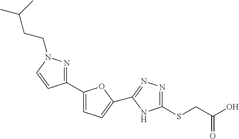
C1(C2=NN(CCC(C)C)C=C2)=CC=C(C2=NN=C(SCC(=O)O)N2)O1
